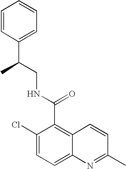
C1=CC(C(CNC(=O)C2=C3C(=CC=C2Cl)N=C(C)C=C3)C)=CC=C1
